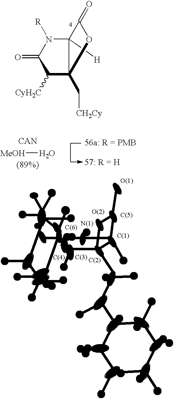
C12([H])C(C[CH2Cy])(C([CyH2C])C(=O)N1[R])OC2=O.O[MeOH]
